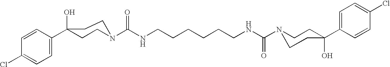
C1=C(C2(O)CCN(C(NCCCCCCNC(N3CCC(C4=CC=C(Cl)C=C4)(O)CC3)=O)=O)CC2)C=CC(Cl)=C1
